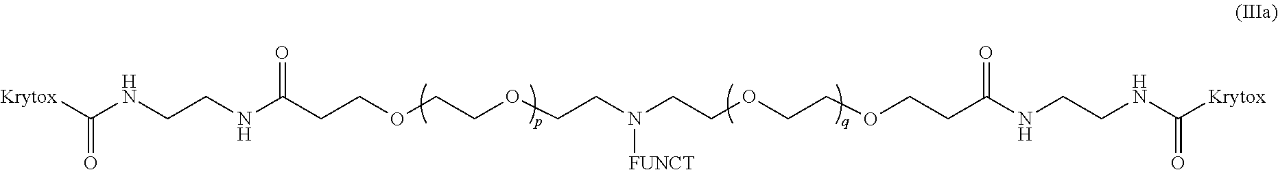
C(=O)(NCCNC(CCOCCOCCN(CCOCCOCCC(NCCNC([Krytox])=O)=O)[FUNCT])=O)[Krytox]
